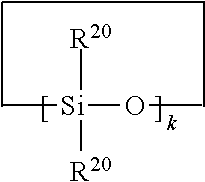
C[Si](OC)([R20])[R20]
